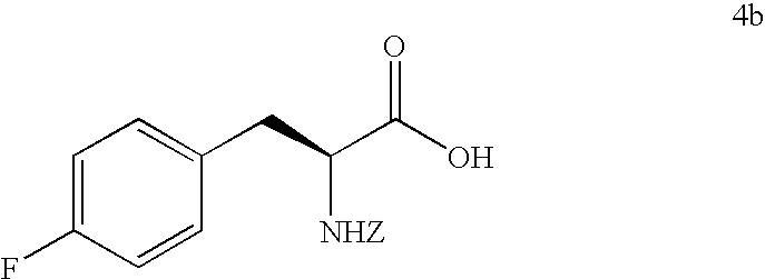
C1=C(F)C=CC(CC(C(O)=O)[NHZ])=C1
